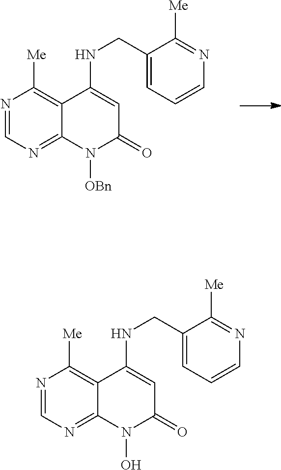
N1=CN=C2C(=C1[Me])C(NCC1=CC=CN=C1[Me])=CC(=O)N2[OBn].N1=CN=C2C(=C1[Me])C(NCC1=CC=CN=C1[Me])=CC(=O)N2O
